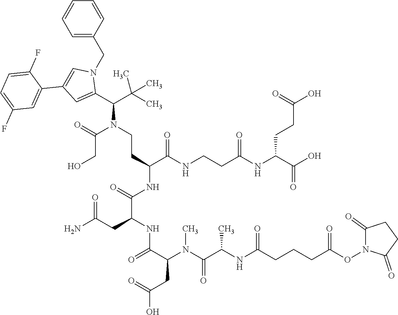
C(N(C(CO)=O)CCC(C(NCCC(NC(CCC(=O)O)C(=O)O)=O)=O)NC(C(NC(C(CC(=O)O)N(C(=O)C(C)NC(=O)CCCC(ON1C(=O)CCC1=O)=O)C)=O)CC(N)=O)=O)(C(C)(C)C)C1=CC(C2=CC(F)=CC=C2F)=CN1CC1=CC=CC=C1
